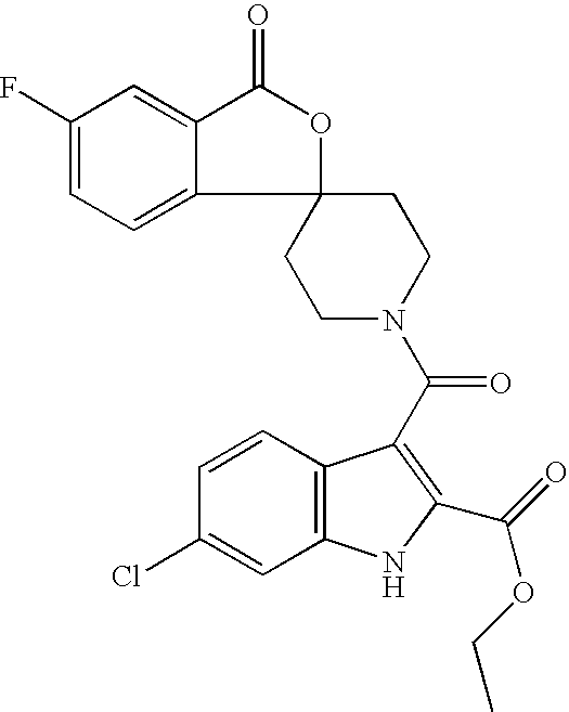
C1(F)=CC=C2C(=C1)C(=O)OC21CCN(C(=O)C2=C(C(OCC)=O)NC3=C2C=CC(Cl)=C3)CC1
